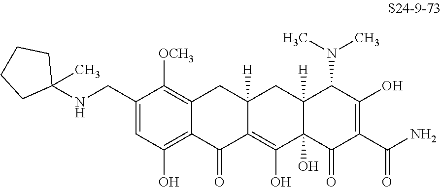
C1(CNC2(C)CCCC2)=CC(O)=C2C(=C1[OCH3])CC1([H])C(=C(O)C3(O)C([H])(C1)C(N(C)C)C(O)=C(C(N)=O)C3=O)C2=O
